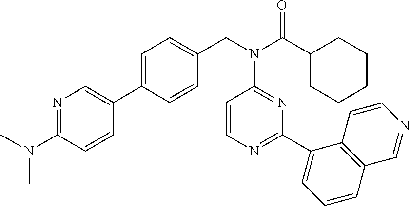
C1=C(C2=CN=C(N(C)C)C=C2)C=CC(CN(C(C2CCCCC2)=O)C2=NC(C3=CC=CC4=C3C=CN=C4)=NC=C2)=C1
